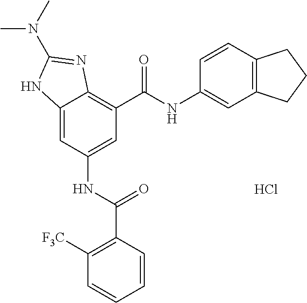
C12=CC(NC(C3=C([F3C])C=CC=C3)=O)=CC(C(NC3=CC4=C(C=C3)CCC4)=O)=C1N=C(N(C)C)N2.Cl
